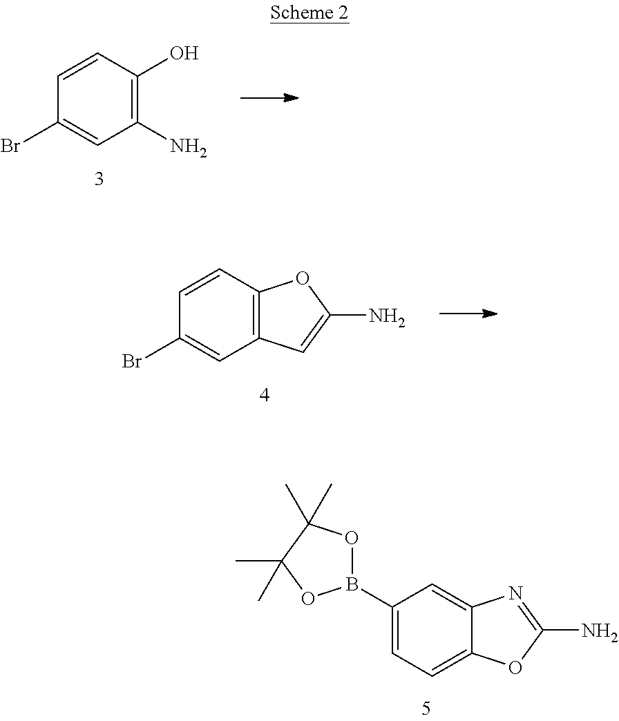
C1=CC(Br)=CC(N)=C1O.C1=CC(Br)=CC2=C1OC(N)=C2.C1=C2C(=CC=C1B1OC(C)(C)C(C)(C)O1)OC(N)=N2
